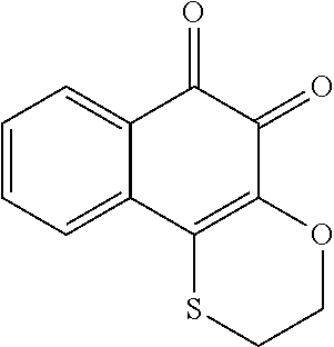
C1=CC=C2C(=C1)C(=O)C(=O)C1=C2SCCO1
